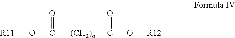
O=C(O[R11])[(CH2)n]C(=O)O[R12]
